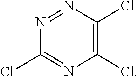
N1=NC(Cl)=NC(Cl)=C1Cl
